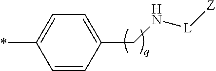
C1=CC(CN[L][Z])=CC=C1*
